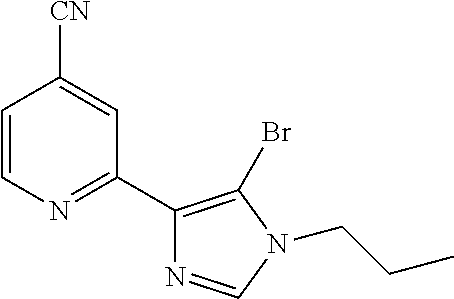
C1=CN=C(C2=C(Br)N(CCC)C=N2)C=C1[CN]
